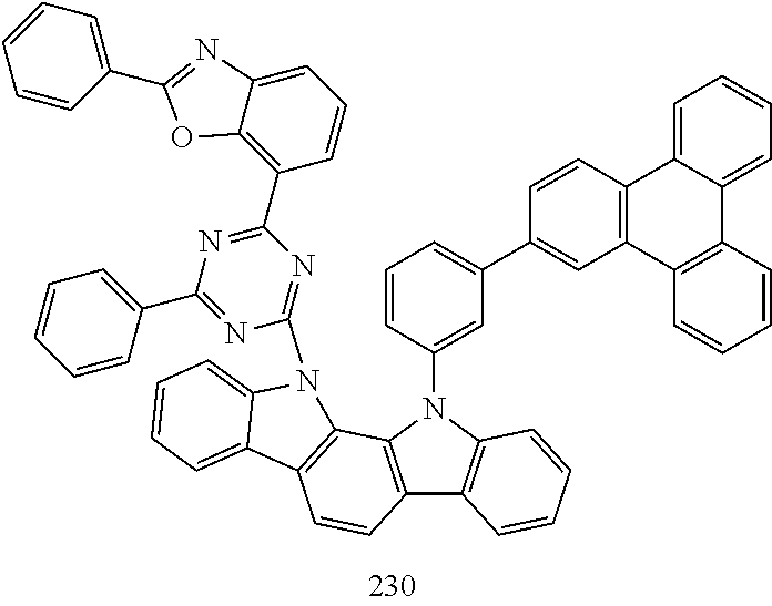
C12=C(N(C3=CC(C4=CC5=C(C=C4)C4=CC=CC=C4C4=C5C=CC=C4)=CC=C3)C3=C1C=CC=C3)C1=C(C=C2)C2=CC=CC=C2N1C1=NC(C2=C3C(=CC=C2)N=C(C2=CC=CC=C2)O3)=NC(C2=CC=CC=C2)=N1
